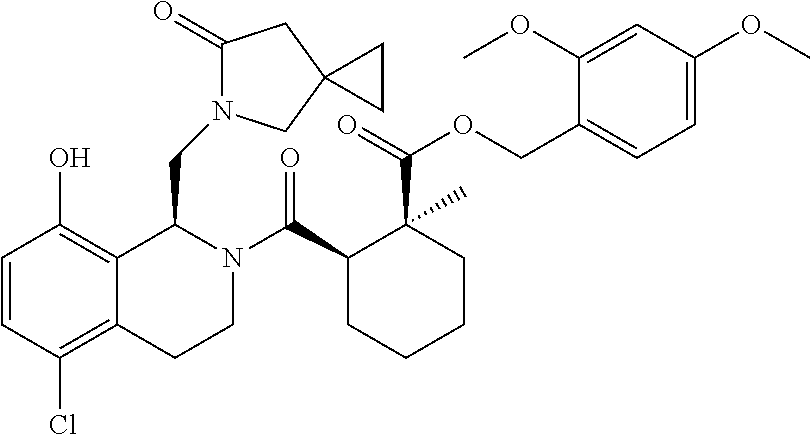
C1=CC(Cl)=C2C(=C1O)C(CN1C(=O)CC3(C1)CC3)N(C(C1CCCCC1(C(=O)OCC1=CC=C(OC)C=C1OC)C)=O)CC2
